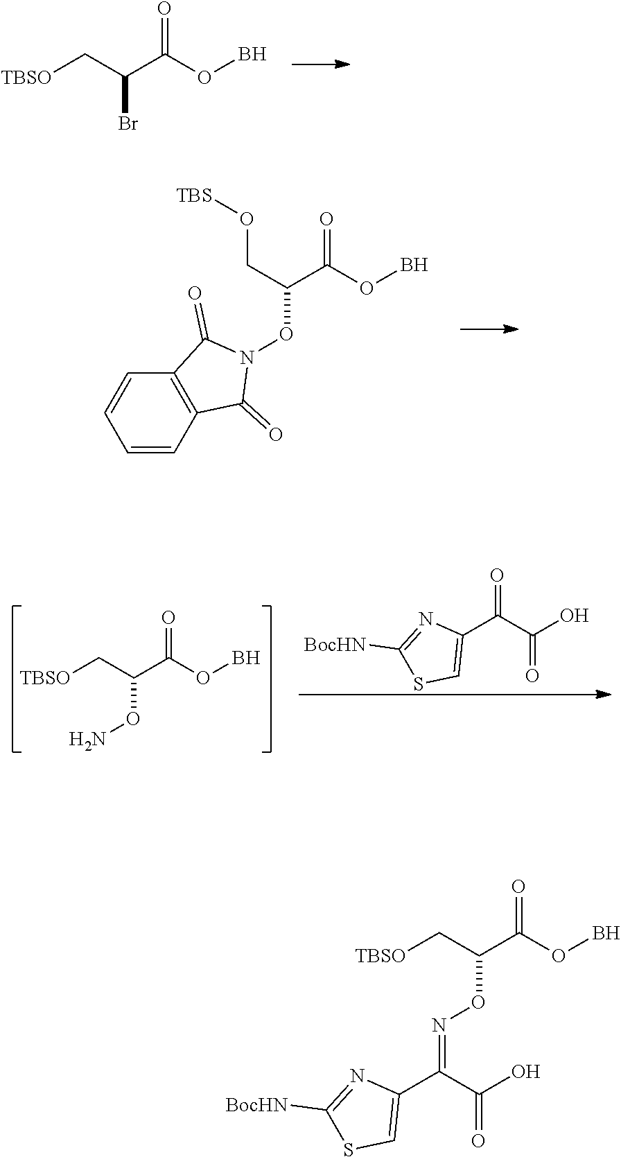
[TBSO]CC(C(OB)=O)Br.C1=CC=CC2=C1C(=O)N(OC(C(OB)=O)CO[TBS])C2=O.NOC(C(OB)=O)C[TBSO].C1(C(C(O)=O)=O)=CSC([BocHN])=N1.N(OC(C(OB)=O)C[TBSO])=C(C1=CSC([BocHN])=N1)C(O)=O
